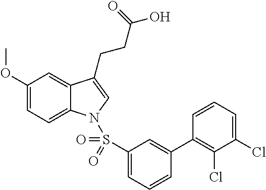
C1(OC)=CC=C2C(=C1)C(CCC(O)=O)=CN2S(C1=CC=CC(C2=C(Cl)C(Cl)=CC=C2)=C1)(=O)=O
